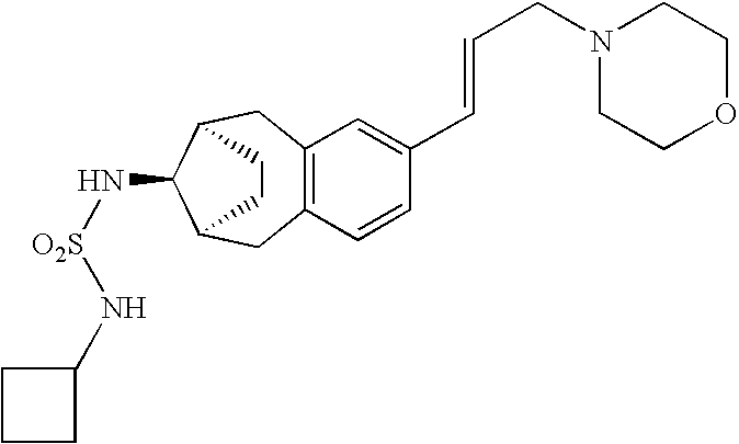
C12=C(C=CC(C=CCN3CCOCC3)=C1)CC1C(N[O2S]NC3CCC3)C(C2)CC1
